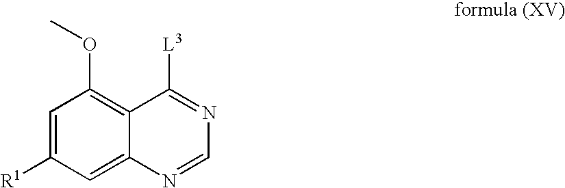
C1=C([R1])C=C2C(=C1OC)C([L3])=NC=N2
